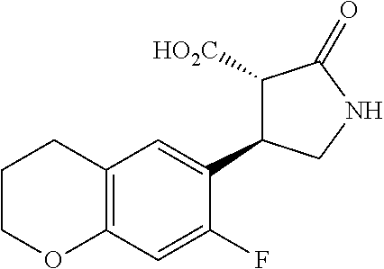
C12=C(C=C(F)C(C3C([HO2C])C(=O)NC3)=C1)OCCC2
